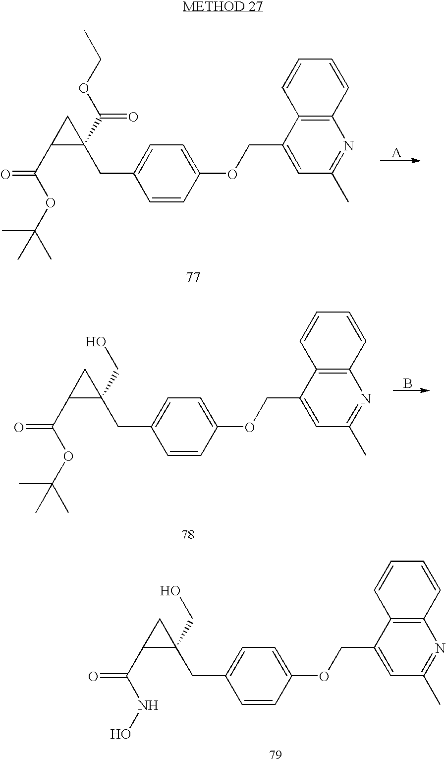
[A].C1(C(=O)OCC)(CC2=CC=C(OCC3=CC(C)=NC4=C3C=CC=C4)C=C2)CC1C(=O)OC(C)(C)C.B.C1(CO)(CC2=CC=C(OCC3=CC(C)=NC4=C3C=CC=C4)C=C2)CC1C(=O)OC(C)(C)C.C1(CO)(CC2=CC=C(OCC3=CC(C)=NC4=C3C=CC=C4)C=C2)CC1C(=O)NO
